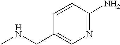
C1=CC(N)=NC=C1CNC
